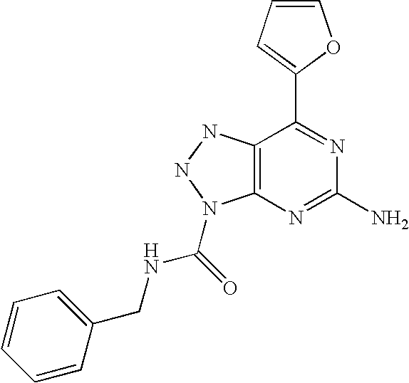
C1=CC=C(C2=NC(N)=NC3=C2NNN3C(=O)NCC2=CC=CC=C2)O1
